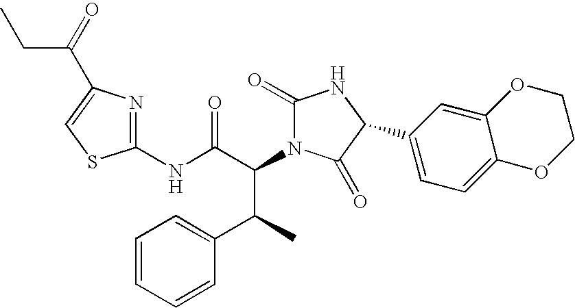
C1(NC(C(C(C2=CC=CC=C2)C)N2C(=O)NC(C3=CC=C4C(=C3)OCCO4)C2=O)=O)=NC(C(CC)=O)=CS1
